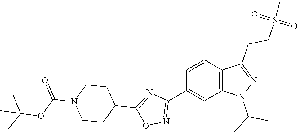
C1(C2=NOC(C3CCN(C(=O)OC(C)(C)C)CC3)=N2)=CC2=C(C=C1)C(CCS(C)(=O)=O)=NN2C(C)C
